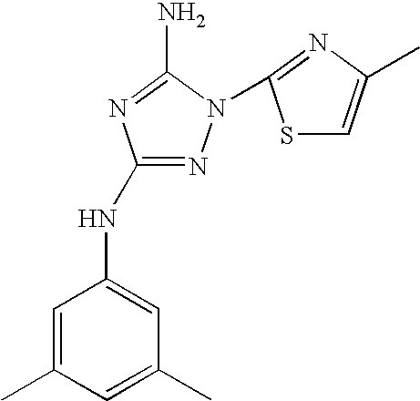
C1(NC2=CC(C)=CC(C)=C2)=NN(C2=NC(C)=CS2)C(N)=N1
